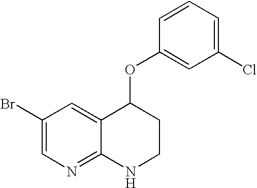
C1(Br)=CN=C2C(=C1)C(OC1=CC(Cl)=CC=C1)CCN2
